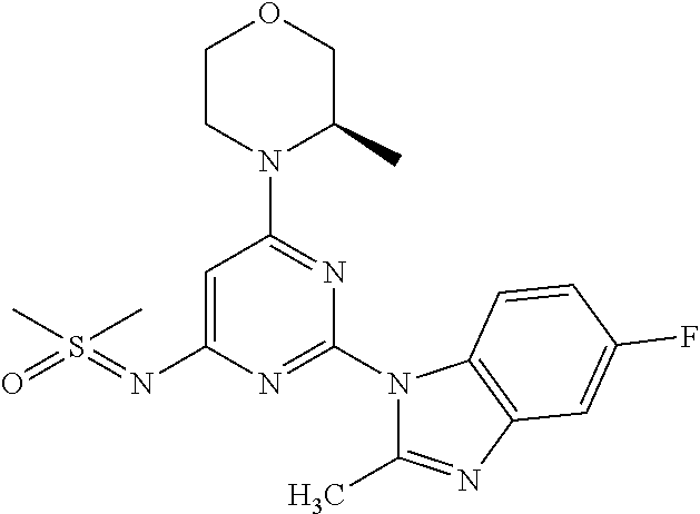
O1CCN(C2=NC(N3C(C)=NC4=C3C=CC(F)=C4)=NC(N=S(=O)(C)C)=C2)C(C)C1
